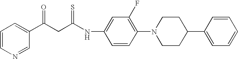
N(C1=CC(F)=C(N2CCC(C3=CC=CC=C3)CC2)C=C1)C(CC(C1=CC=CN=C1)=O)=S
